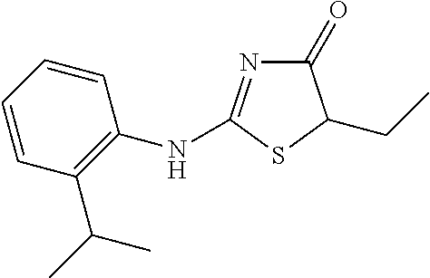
C1(=O)N=C(NC2=C(C(C)C)C=CC=C2)SC1CC
